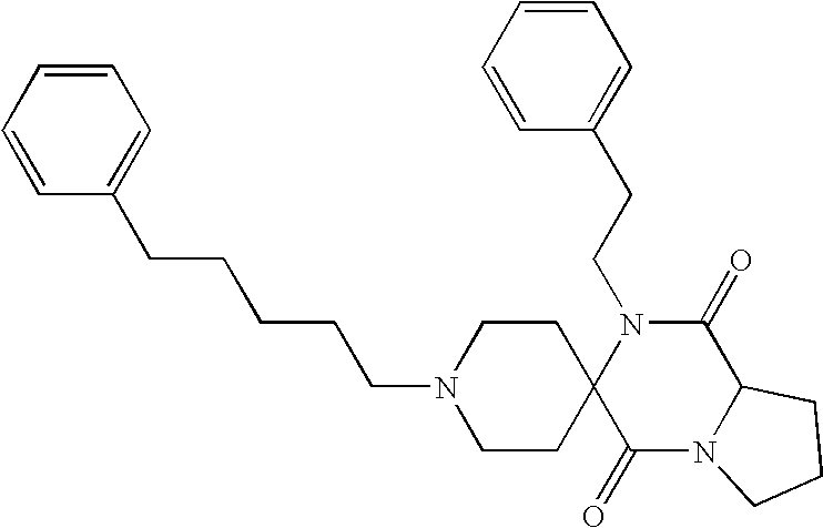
C(N1C2(C(=O)N3C(C1=O)CCC3)CCN(CCCCCC1=CC=CC=C1)CC2)CC1=CC=CC=C1
